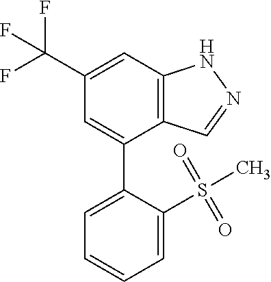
C1=C(C(F)(F)F)C=C(C2=CC=CC=C2S(C)(=O)=O)C2=C1NN=C2
